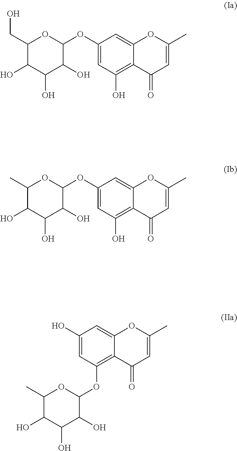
C1(OC2OC(CO)C(O)C(O)C2O)=CC(O)=C2C(=C1)OC(C)=CC2=O.C1(OC2OC(C)C(O)C(O)C2O)=CC(O)=C2C(=C1)OC(C)=CC2=O.C1(O)=CC(OC2OC(C)C(O)C(O)C2O)=C2C(=C1)OC(C)=CC2=O
